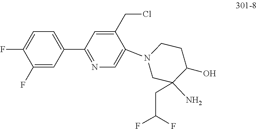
FC1=CC=C(C2=NC=C(N3CC(CC(F)F)(N)C(O)CC3)C(CCl)=C2)C=C1F
